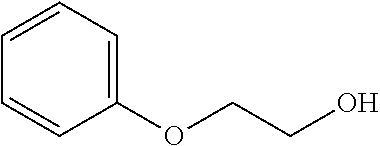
C1(OCCO)=CC=CC=C1
